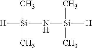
[H][Si](N[Si](C)(C)[H])(C)C
